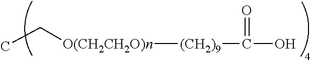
[(CH2)9]([O(CH2CH2O)n]CC)C(O)=O
